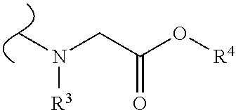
C(C(O[R4])=O)N(C)[R3]
